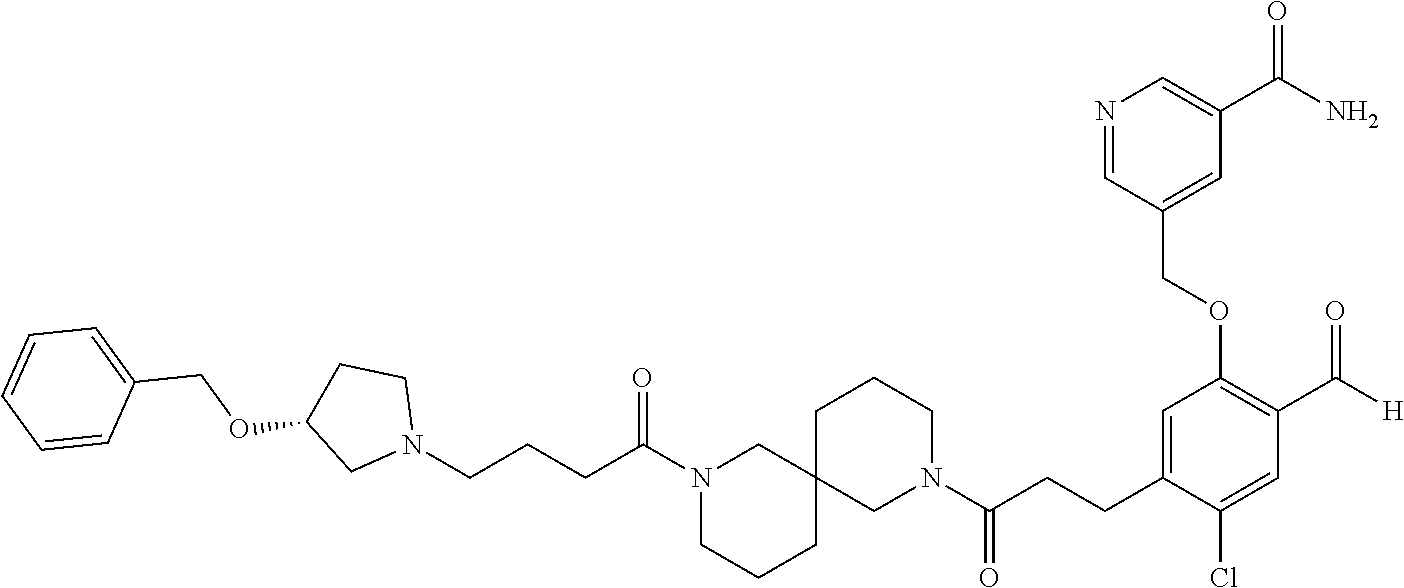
C(CCC(=O)N1CCCC2(C1)CCCN(C(CCC1=CC(OCC3=CC(C(N)=O)=CN=C3)=C(C(=O)[H])C=C1Cl)=O)C2)N1CCC(OCC2=CC=CC=C2)C1
